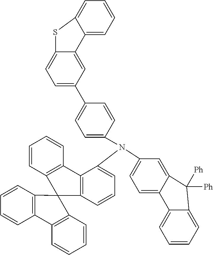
C12=CC=C(N(C3=CC=CC4=C3C3=C(C=CC=C3)C43C4=C(C=CC=C4)C4=C3C=CC=C4)C3=CC=C(C4=CC=C5C(=C4)C4=CC=CC=C4S5)C=C3)C=C1C([Ph])([Ph])C1=CC=CC=C21
